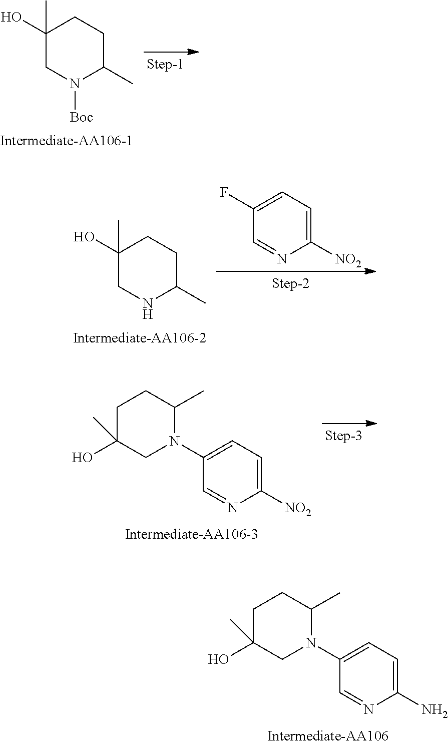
C1(O)(C)CN([Boc])C(C)CC1.C1(O)(C)CNC(C)CC1.C1([NO2])=CC=C(F)C=N1.C1([NO2])=CC=C(N2C(C)CCC(O)(C)C2)C=N1.C1(N)=CC=C(N2C(C)CCC(O)(C)C2)C=N1
